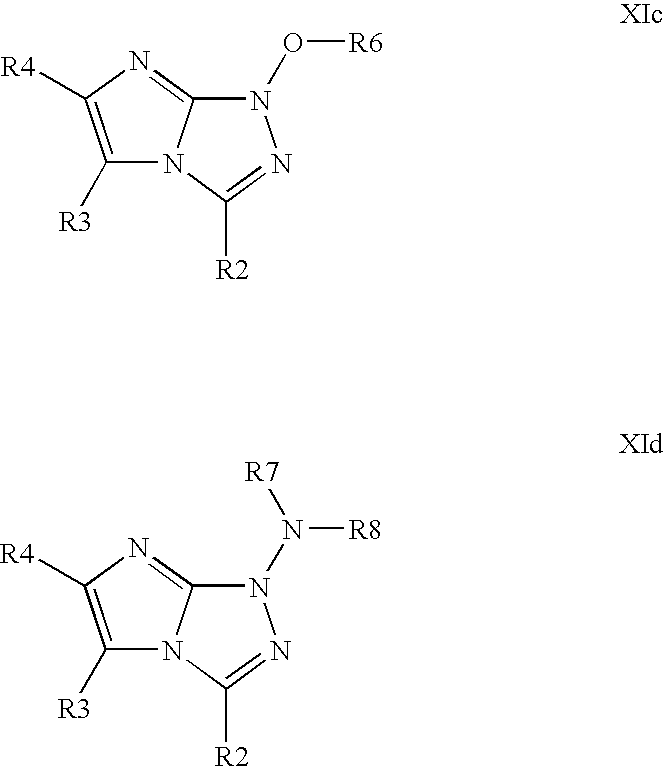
N1(O[R6])C2=NC([R4])=C([R3])N2C([R2])=N1.N1(N([R8])[R7])C2=NC([R4])=C([R3])N2C([R2])=N1
